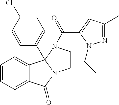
C12=CC=CC=C1C1(C3=CC=C(Cl)C=C3)N(C2=O)CCN1C(C1=CC(C)=NN1CC)=O
